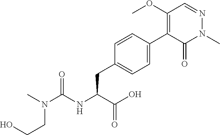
N(C(NC(C(=O)O)CC1=CC=C(C2=C(OC)C=NN(C)C2=O)C=C1)=O)(C)CCO
